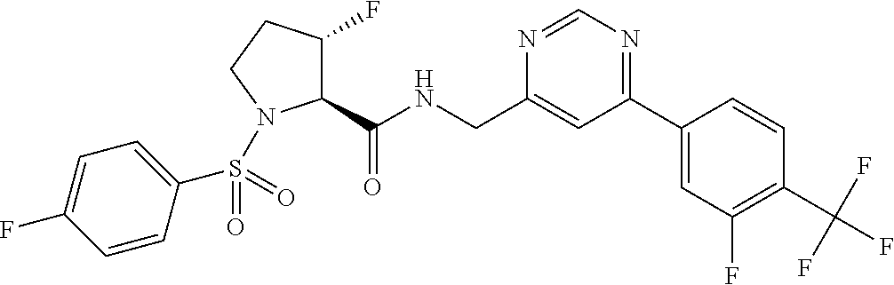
C1(C(NCC2=CC(C3=CC(F)=C(C(F)(F)F)C=C3)=NC=N2)=O)C(F)CCN1S(C1=CC=C(F)C=C1)(=O)=O
